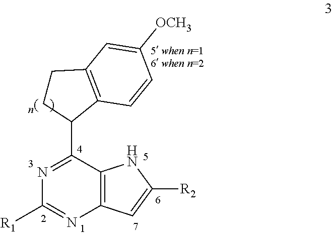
N1=C(C2CCC3=C2C=CC([OCH3])=C3)C2=C(N=C1[R1])C=C([R2])N2
